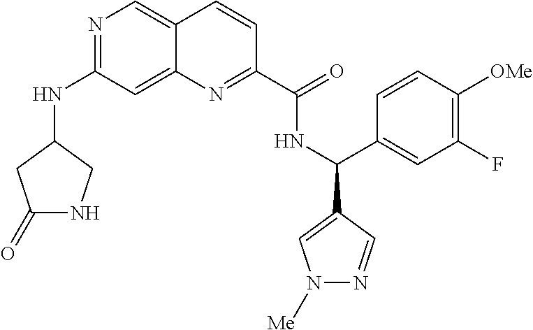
N1=C(NC2CC(=O)NC2)C=C2C(=C1)C=CC(C(=O)NC(C1=CN([Me])N=C1)C1=CC(F)=C([OMe])C=C1)=N2
